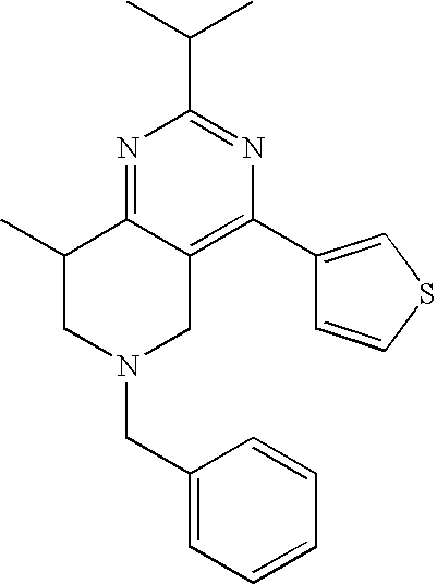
C1(CN2CC3=C(C4=CSC=C4)N=C(C(C)C)N=C3C(C)C2)=CC=CC=C1
